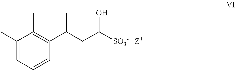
C1(C)=CC=CC(C(CC([SO3-])O)C)=C1C
